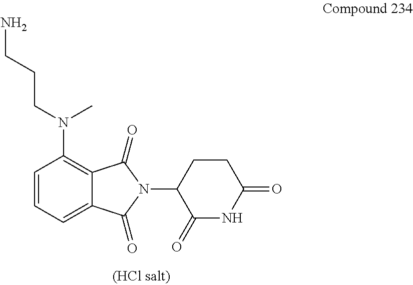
C12=CC=CC(N(C)CCCN)=C1C(=O)N(C1C(=O)NC(=O)CC1)C2=O
